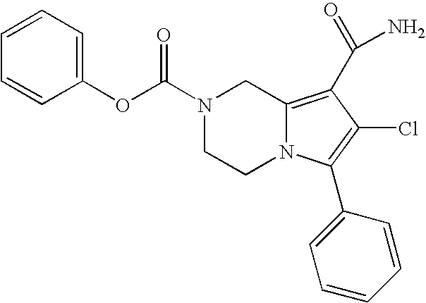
C(N1CCN2C(=C(C(N)=O)C(Cl)=C2C2=CC=CC=C2)C1)(=O)OC1=CC=CC=C1
